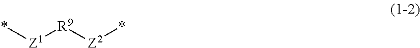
*[Z1][R9][Z2]*
